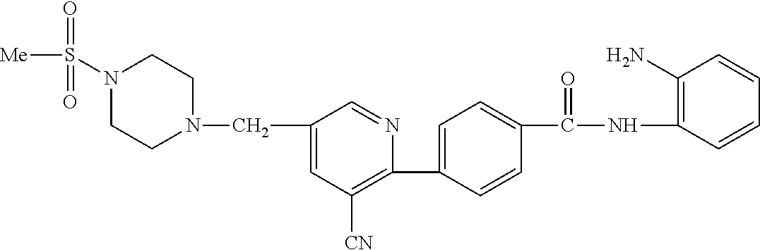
C1(C2=CC=C(C(NC3=C(N)C=CC=C3)=O)C=C2)=C([CN])C=C(CN2CCN(S([Me])(=O)=O)CC2)C=N1
